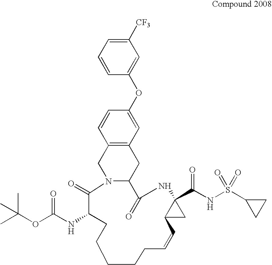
C1=CC=C([CF3])C=C1OC1=CC2=C(C=C1)CN1C(C2)C(=O)NC2(C(NS(=O)(=O)C3CC3)=O)CC2C=CCCCCCC(NC(=O)OC(C)(C)C)C1=O
